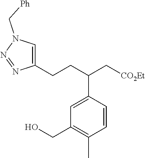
C(CCC1=CN(C[Ph])N=N1)(C[CO2Et])C1=CC(CO)=C(C)C=C1
